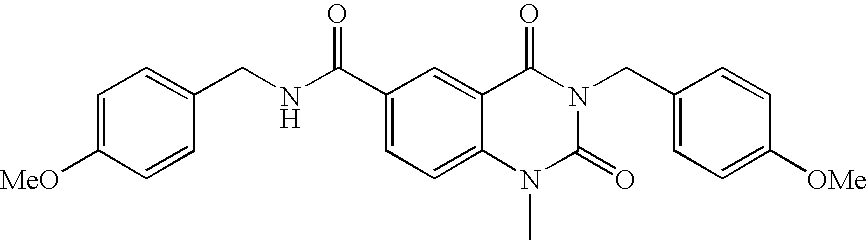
C1=CC(CNC(C2=CC=C3C(=C2)C(=O)N(CC2=CC=C([OMe])C=C2)C(=O)N3C)=O)=CC=C1[MeO]
